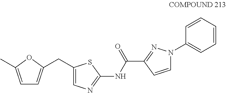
C1(CC2=CC=C(C)O2)=CN=C(NC(C2=NN(C3=CC=CC=C3)C=C2)=O)S1
